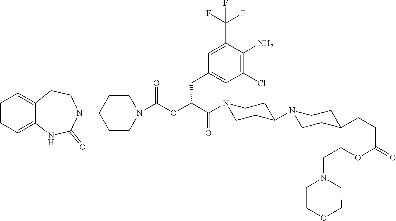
C1=CC=C2C(=C1)CCN(C1CCN(C(OC(C(N3CCC(N4CCC(CCC(OCCN5CCOCC5)=O)CC4)CC3)=O)CC3=CC(Cl)=C(N)C(C(F)(F)F)=C3)=O)CC1)C(=O)N2
